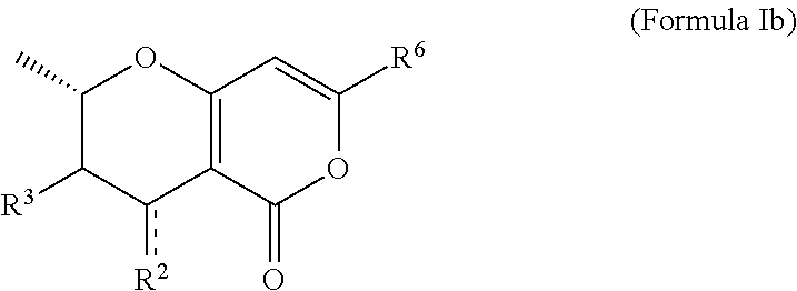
C12=C(C(=O)OC([R6])=C1)c([R2])C([R3])C(C)O2
